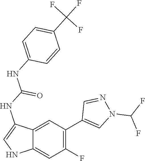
N1C=C(NC(NC2=CC=C(C(F)(F)F)C=C2)=O)C2=CC(C3=CN(C(F)F)N=C3)=C(F)C=C12
